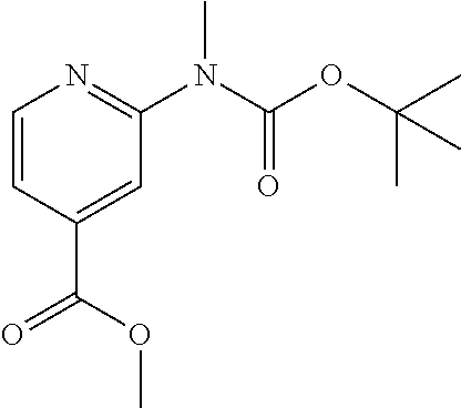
C1=CC(C(OC)=O)=CC(N(C(OC(C)(C)C)=O)C)=N1
